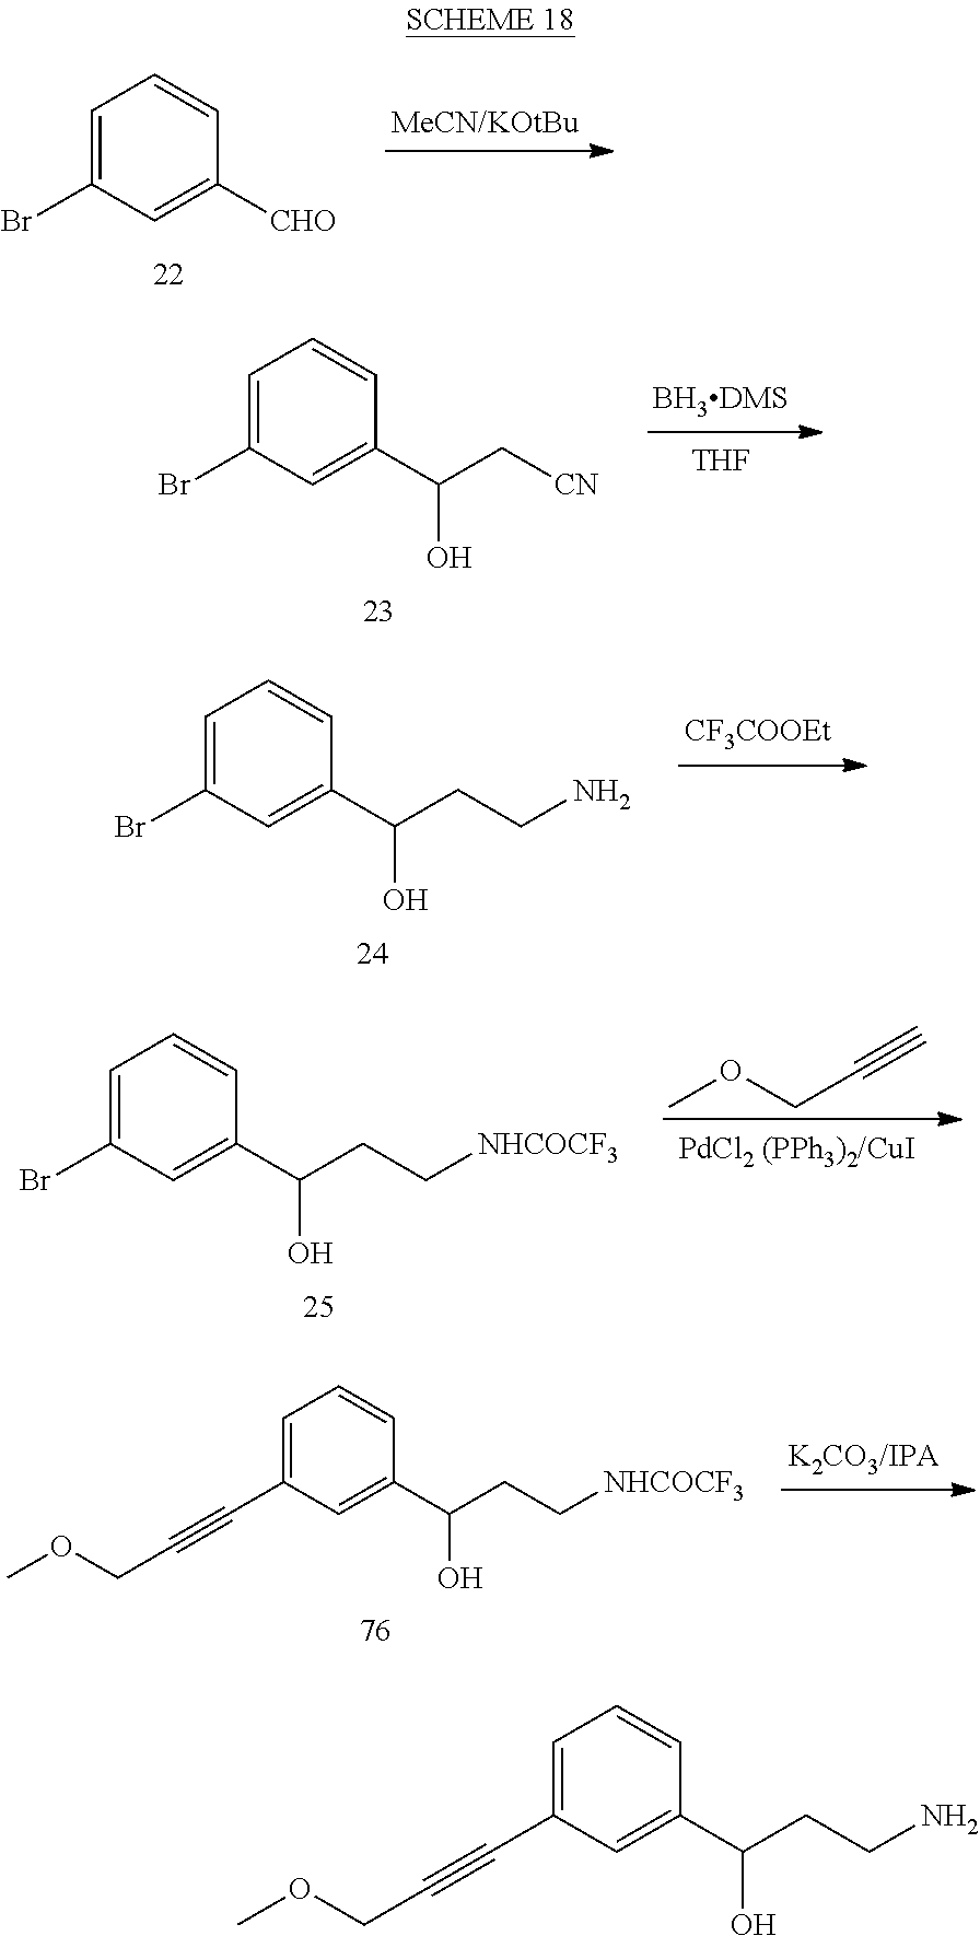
C1=C(Br)C=C([CHO])C=C1.[THF].C1=C(Br)C=C(C(C[CN])O)C=C1.C1=C(Br)C=C(C(CCN)O)C=C1.[CF3COOEt].COCC#C.C1=C(Br)C=C(C(CC[NHCOCF3])O)C=C1.C1=C(C#CCOC)C=C(C(CC[NHCOCF3])O)C=C1.C1=C(C#CCOC)C=C(C(CCN)O)C=C1
